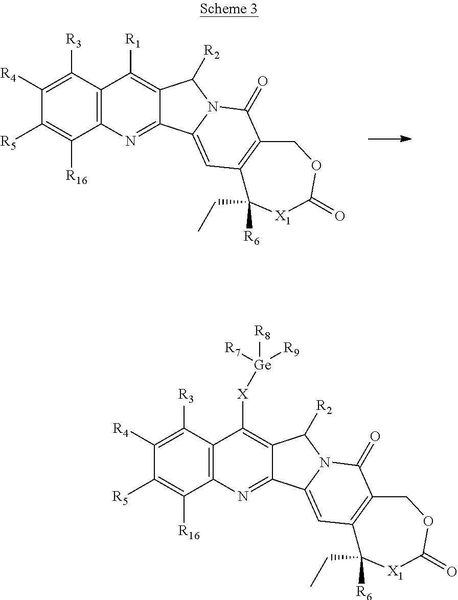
C12=C(C([R3])=C([R4])C([R5])=C1[R16])C([R1])=C1C(=N2)C2=CC3=C(C(=O)N2C1[R2])COC(=O)[X1]C3([R6])CC.[Ge]([R9])([R7])([R8])[X]C1=C2C(=NC3=C1C([R3])=C([R4])C([R5])=C3[R16])C1=CC3=C(C(=O)N1C2[R2])COC(=O)[X1]C3([R6])CC
